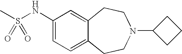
CS(NC1=CC=C2C(=C1)CCN(C1CCC1)CC2)(=O)=O
